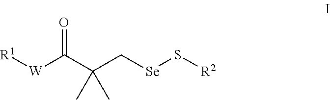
[R1][W]C(C(C[Se]S[R2])(C)C)=O
